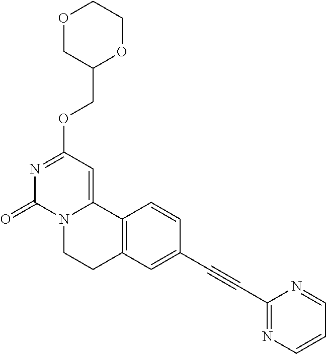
O1CC(COC2=NC(=O)N3C(=C2)C2=C(CC3)C=C(C#CC3=NC=CC=N3)C=C2)OCC1
